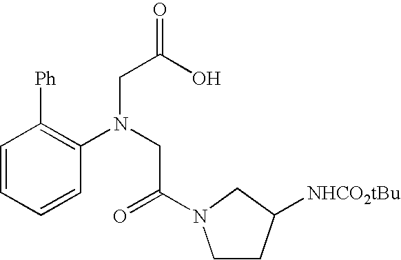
C1=CC=CC(N(CC(=O)N2CCC([NHCO2tBu])C2)CC(O)=O)=C1[Ph]
